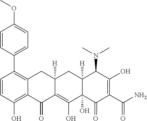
C1=CC(O)=C2C(=C1C1=CC=C(OC)C=C1)CC1([H])C(=C(O)C3(O)C([H])(C1)C(N(C)C)C(O)=C(C(N)=O)C3=O)C2=O
